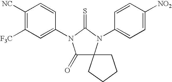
C1([NC])=C([F3C])C=C(N2C(=O)C3(N(C4=CC=C([NO2])C=C4)C2=S)CCCC3)C=C1
